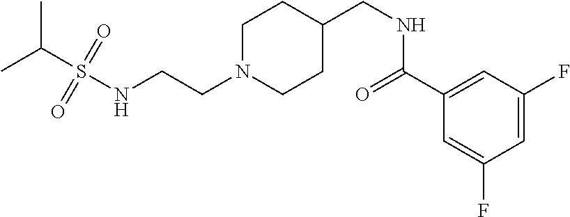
N(CCN1CCC(CNC(C2=CC(F)=CC(F)=C2)=O)CC1)S(C(C)C)(=O)=O
